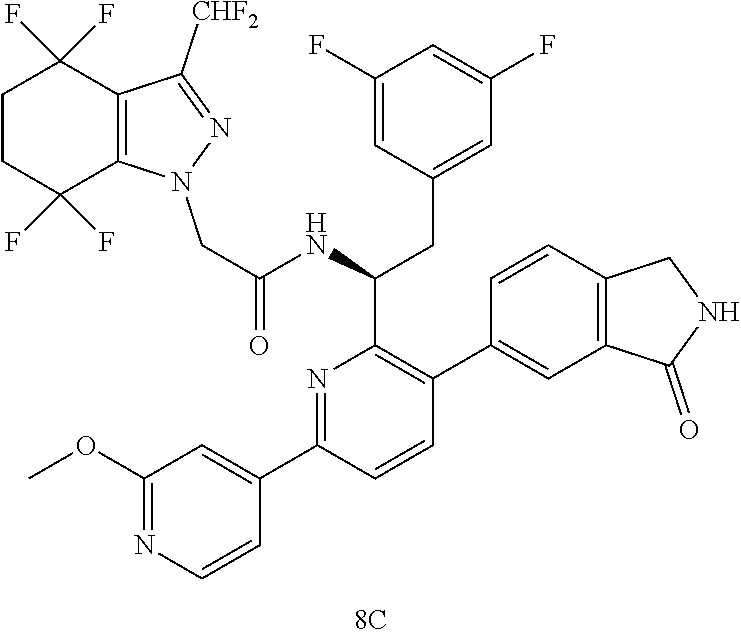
N1=C(C2=CC(OC)=NC=C2)C=CC(C2=CC3=C(C=C2)CNC3=O)=C1C(CC1=CC(F)=CC(F)=C1)NC(CN1C2=C(C(F)(F)CCC2(F)F)C([CHF2])=N1)=O
